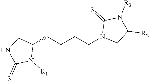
C1(CCCCN2CC([R2])N([R3])C2=S)CNC(=S)N1[R1]
